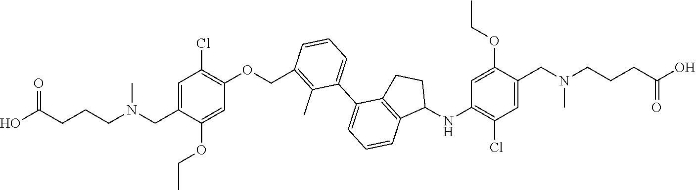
C1=C(OCC)C(CN(CCCC(O)=O)C)=CC(Cl)=C1OCC1=C(C)C(C2=CC=CC3=C2CCC3NC2=C(Cl)C=C(CN(CCCC(O)=O)C)C(OCC)=C2)=CC=C1
